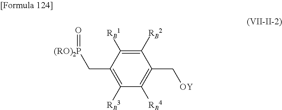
C1([RB2])=C([RB1])C(C[(RO)2P]=O)=C([RB3])C([RB4])=C1C[OY]
